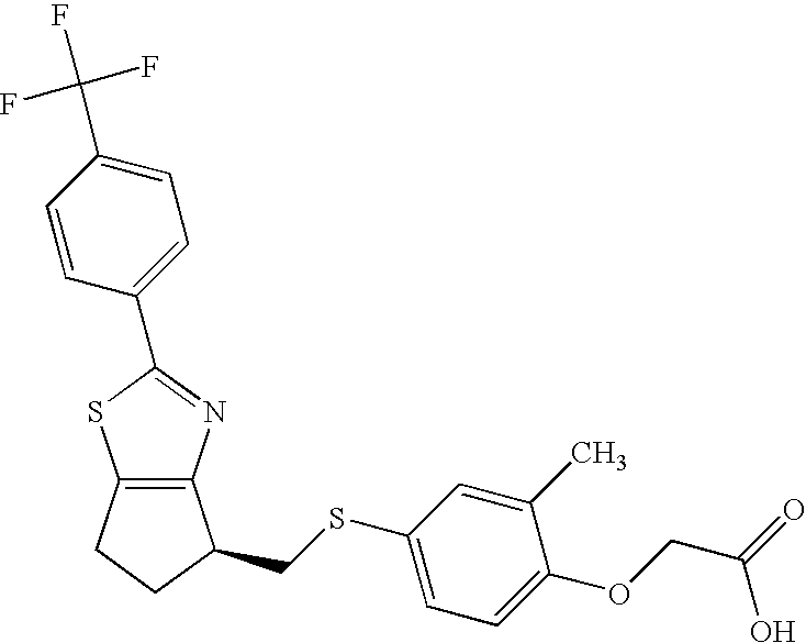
C12=C(N=C(C3=CC=C(C(F)(F)F)C=C3)S1)C(CSC1=CC=C(OCC(=O)O)C(C)=C1)CC2
